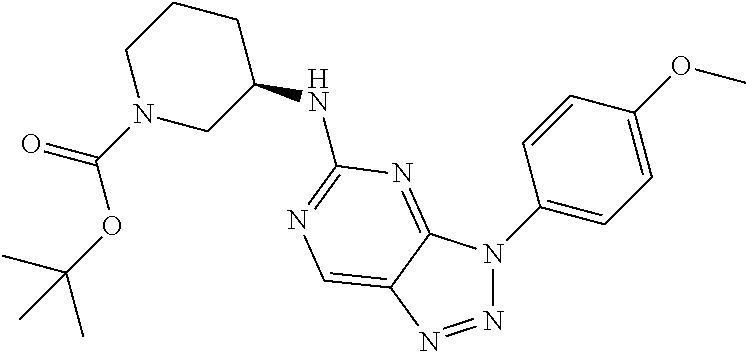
N1=NC2=CN=C(NC3CCCN(C(=O)OC(C)(C)C)C3)N=C2N1C1=CC=C(OC)C=C1
